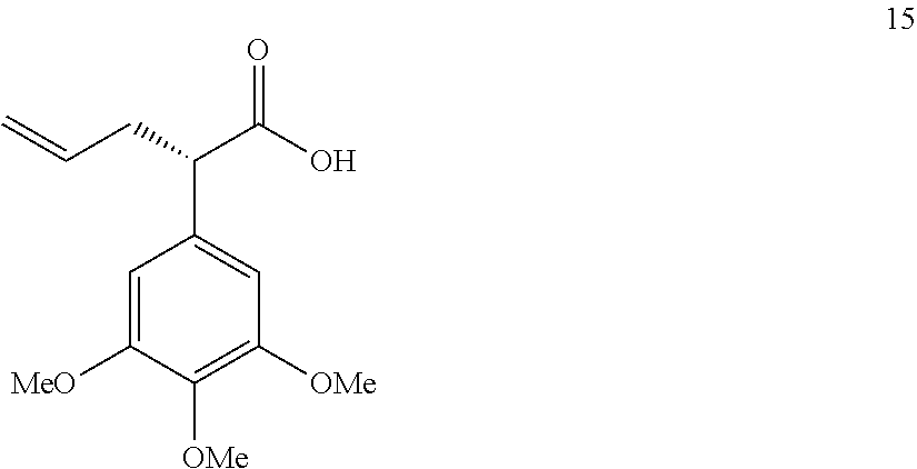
C1=C([MeO])C([OMe])=C([OMe])C=C1C(C(O)=O)CC=C
